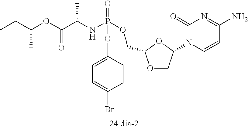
O1CC(N2C=CC(N)=NC2=O)OC1COP(NC(C(OC(CC)C)=O)C)(=O)OC1=CC=C(Br)C=C1
